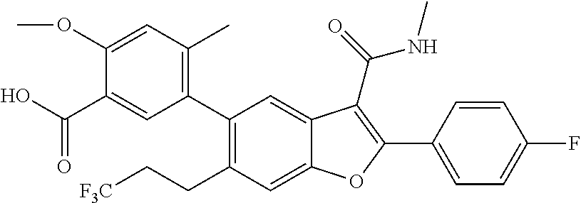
C1(C2=C(C)C=C(OC)C(C(O)=O)=C2)=C(CC[F3C])C=C2C(=C1)C(C(NC)=O)=C(C1=CC=C(F)C=C1)O2
